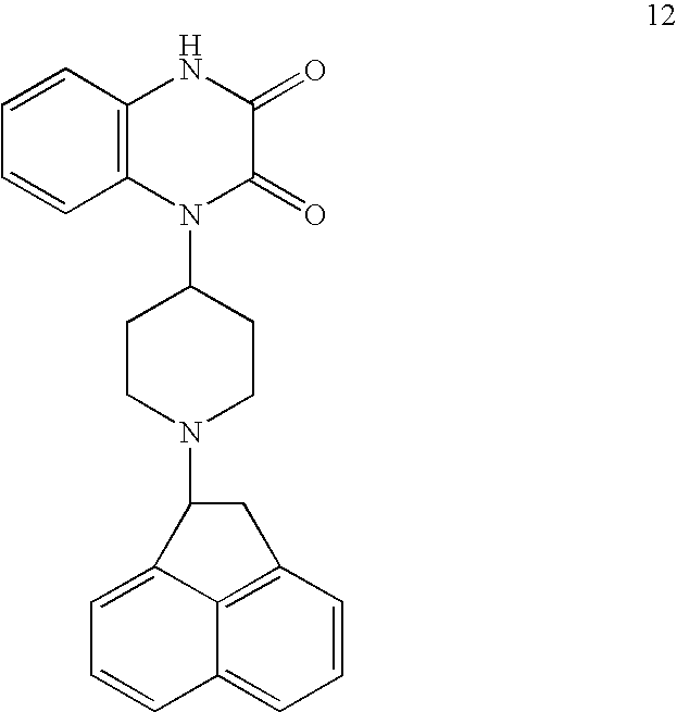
C1=CC2=C(C=C1)N(C1CCN(C3C4=CC=CC5=CC=CC(=C54)C3)CC1)C(=O)C(=O)N2
